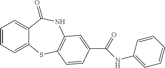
C1=CC=C2C(=C1)C(=O)NC1=C(S2)C=CC(C(=O)NC2=CC=CC=C2)=C1
